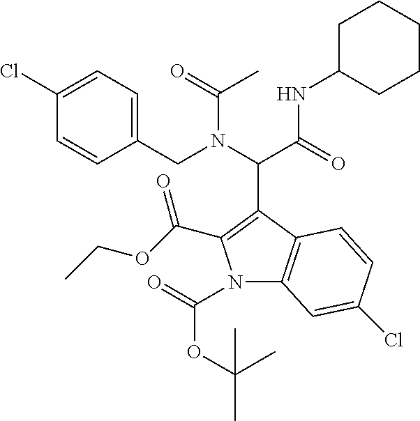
C1C(NC(C(N(CC2=CC=C(Cl)C=C2)C(=O)C)C2=C(C(OCC)=O)N(C(=O)OC(C)(C)C)C3=C2C=CC(Cl)=C3)=O)CCCC1
